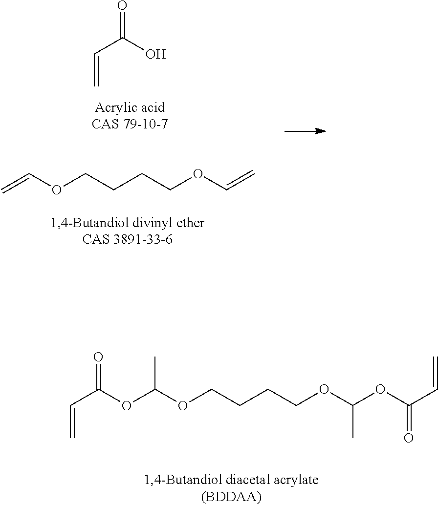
C=CC(O)=O.C=COCCCCOC=C.C=CC(OC(OCCCCOC(OC(C=C)=O)C)C)=O
